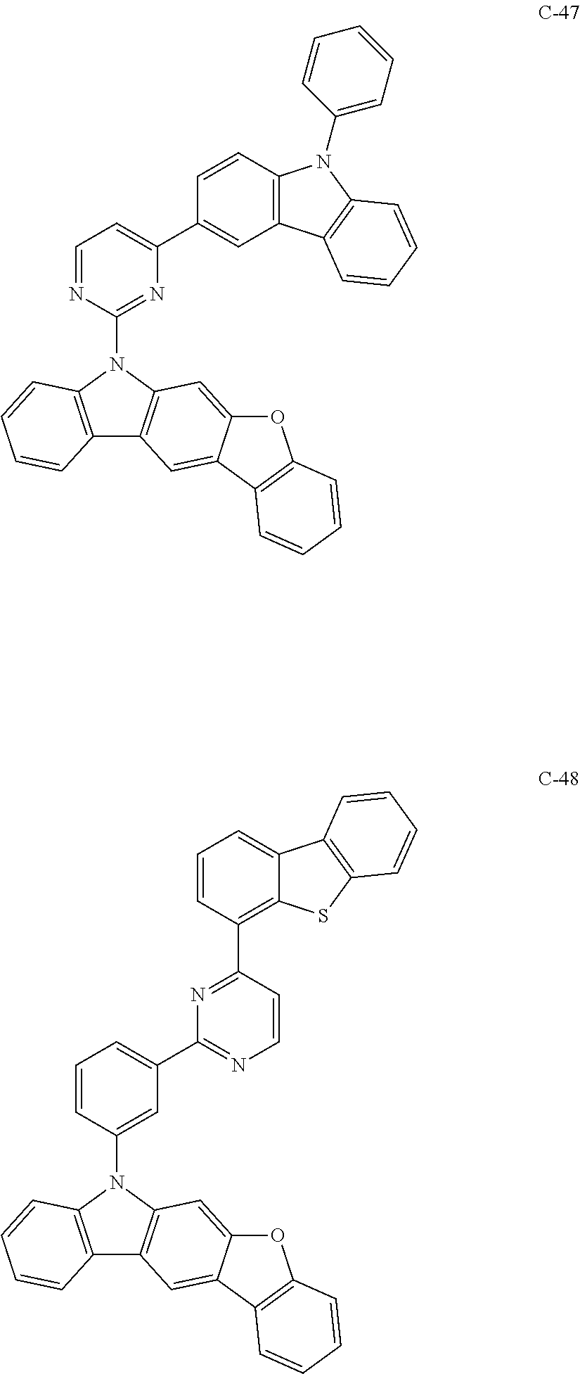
C12=C(N(C3=NC(C4=CC5=C(C=C4)N(C4=CC=CC=C4)C4=C5C=CC=C4)=CC=N3)C3=C1C=C1C(=C3)OC3=C1C=CC=C3)C=CC=C2.C12=C(N(C3=CC(C4=NC=CC(C5=C6C(=CC=C5)C5=C(S6)C=CC=C5)=N4)=CC=C3)C3=C1C=C1C(=C3)OC3=C1C=CC=C3)C=CC=C2
